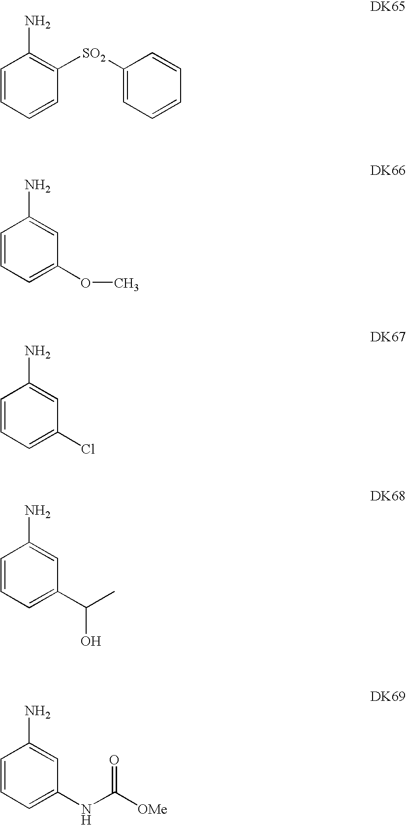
C1=CC=CC([SO2]C2=CC=CC=C2)=C1N.C1=CC=C(OC)C=C1N.C1=CC=C(Cl)C=C1N.C1=CC=C(C(C)O)C=C1N.C1=CC=C(NC([OMe])=O)C=C1N
